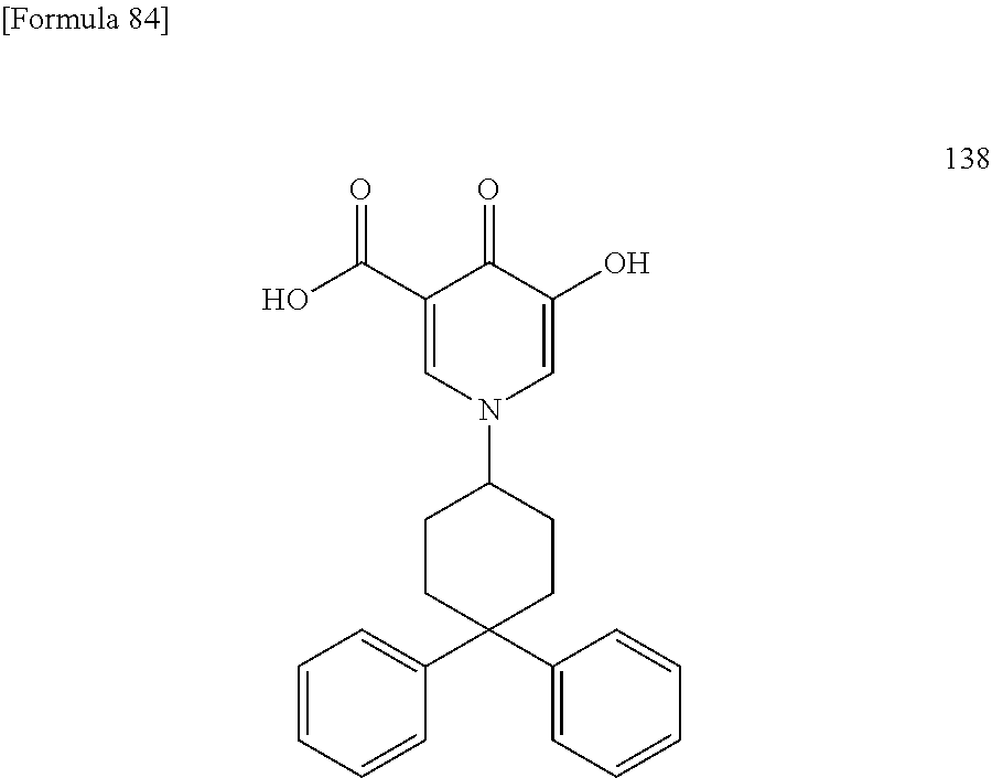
N1(C2CCC(C3=CC=CC=C3)(C3=CC=CC=C3)CC2)C=C(O)C(=O)C(C(O)=O)=C1
